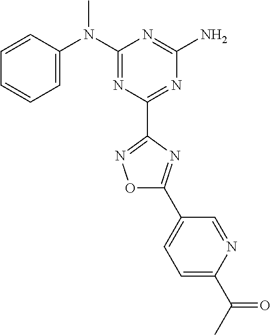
C1=CC(N(C2=NC(C3=NOC(C4=CC=C(C(C)=O)N=C4)=N3)=NC(N)=N2)C)=CC=C1
